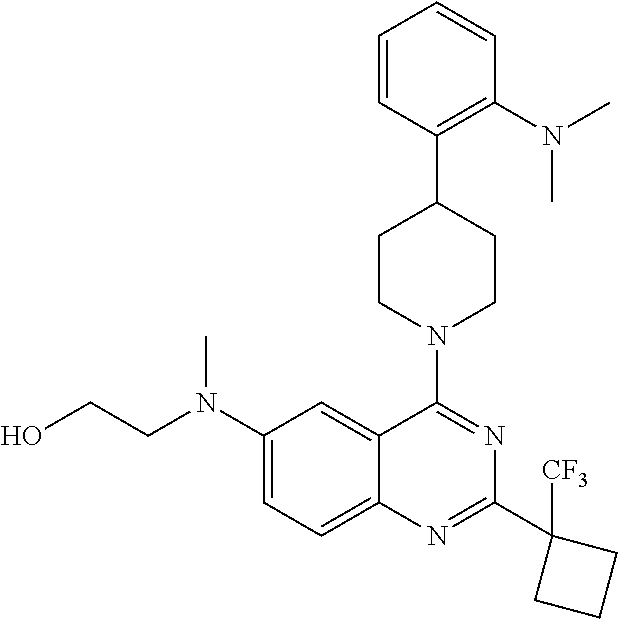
C1=CC(C2CCN(C3=NC(C4([CF3])CCC4)=NC4=CC=C(N(CCO)C)C=C34)CC2)=C(N(C)C)C=C1
